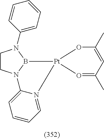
C1CN2B(N1C1=CC=CC=C1)[Pt]1(N3=CC=CC=C23)O=C(C)C=C(C)O1
